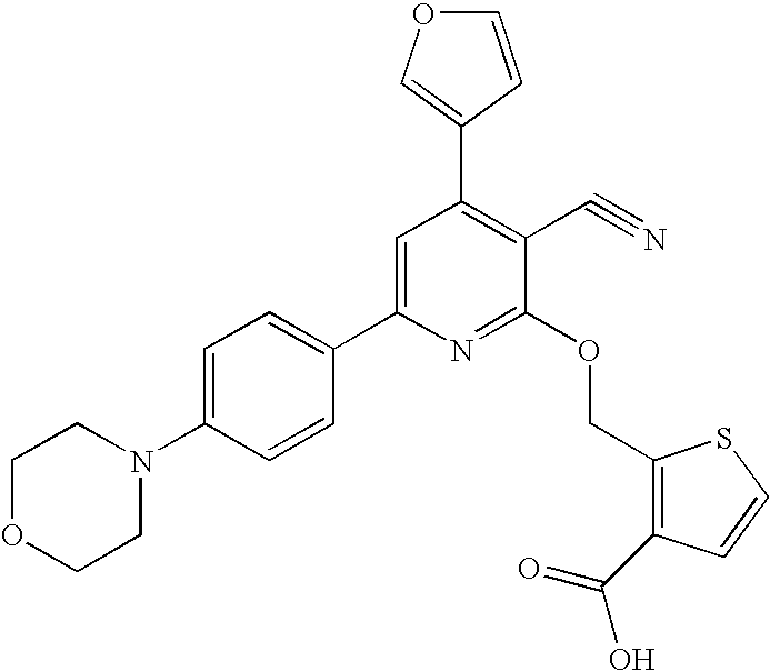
C1=C(N2CCOCC2)C=CC(C2=CC(C3=COC=C3)=C(C#N)C(OCC3=C(C(=O)O)C=CS3)=N2)=C1
